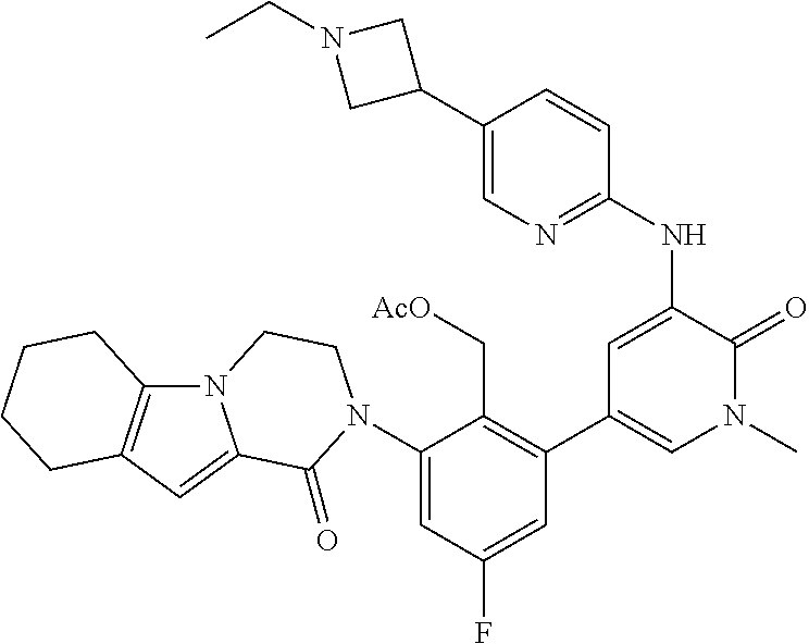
C1(C2=CN(C)C(=O)C(NC3=NC=C(C4CN(CC)C4)C=C3)=C2)=C(C[AcO])C(N2C(=O)C3=CC4=C(N3CC2)CCCC4)=CC(F)=C1
